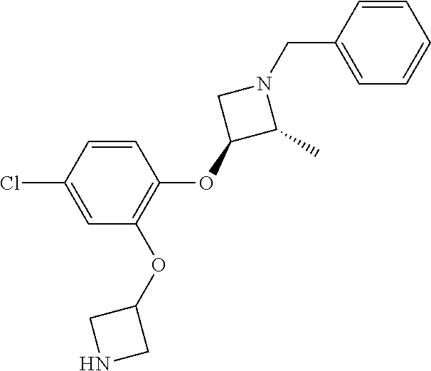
C1=CC(Cl)=CC(OC2CNC2)=C1OC1C(C)N(CC2=CC=CC=C2)C1
